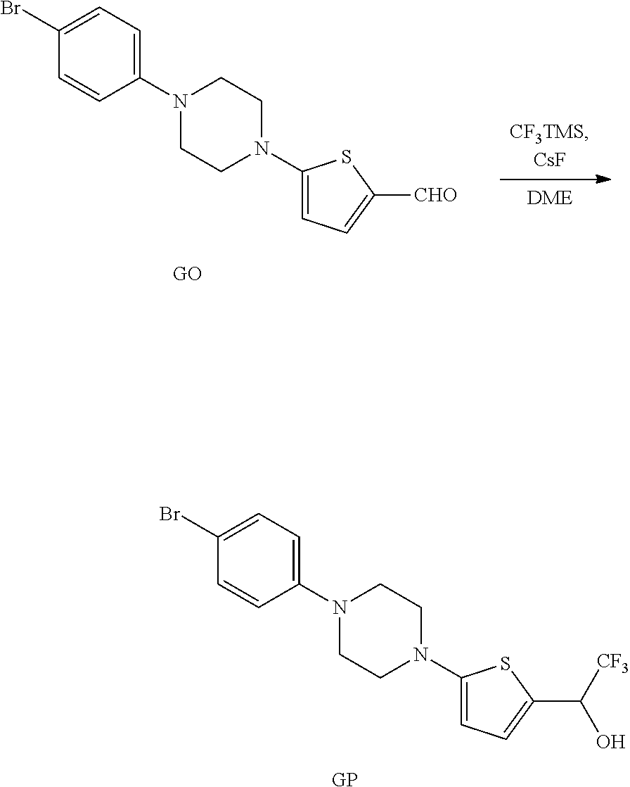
[GP].C1(Br)=CC=C(N2CCN(C3=CC=C(C([CF3])O)S3)CC2)C=C1.[DME].[GO].C1(Br)=CC=C(N2CCN(C3=CC=C([CHO])S3)CC2)C=C1
